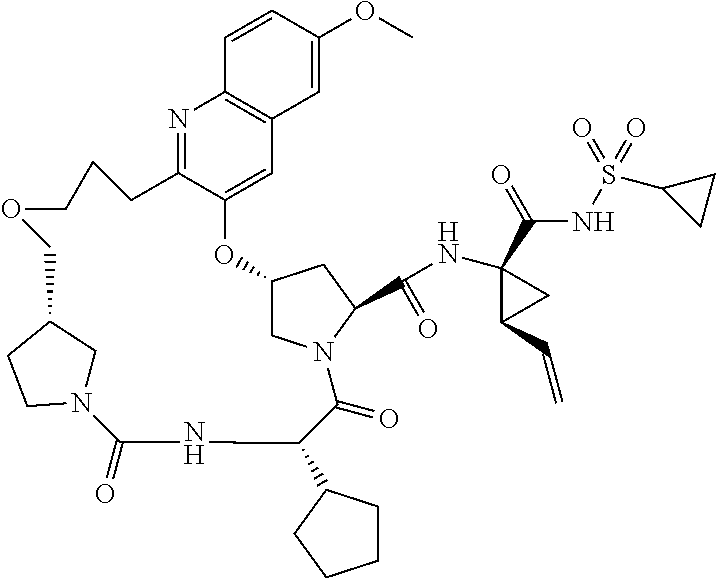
N1=C2C(=CC3=C1C=CC(OC)=C3)OC1CN(C(C(NC3(C(NS(=O)(=O)C4CC4)=O)C(C=C)C3)=O)C1)C(=O)C(C1CCCC1)CNC(=O)N1CC(CC1)COCCC2
